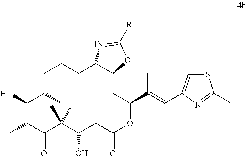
C1C(C)C(O)C(C)C(=O)C(C)(C)C(O)CC(=O)OC(C(=CC2=CSC(C)=N2)C)CC2C(CC1)N=C([R1])O2
